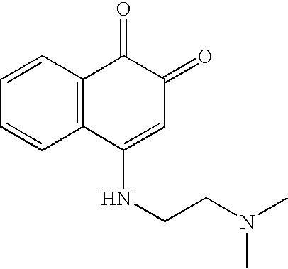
C1=CC=CC2=C1C(=O)C(=O)C=C2NCCN(C)C
